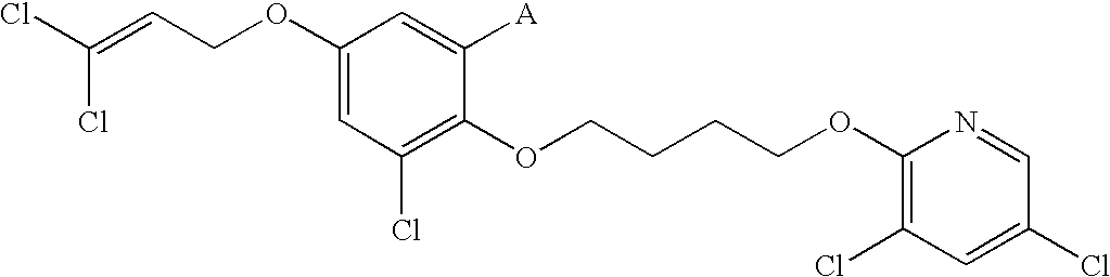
C1(OCC=C(Cl)Cl)=CC(Cl)=C(OCCCCOC2=C(Cl)C=C(Cl)C=N2)C([A])=C1
